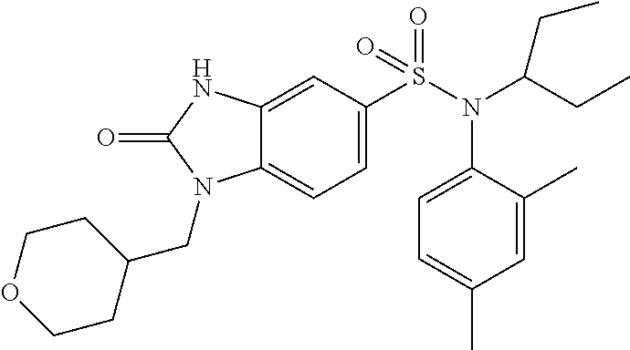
C1=C(S(N(C(CC)CC)C2=CC=C(C)C=C2C)(=O)=O)C=C2C(=C1)N(CC1CCOCC1)C(=O)N2
